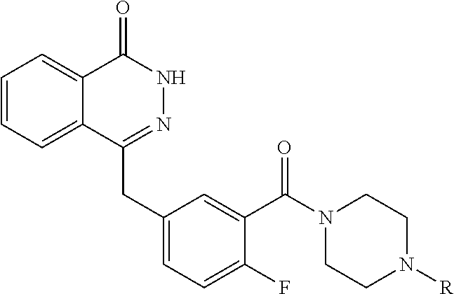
C1=CC=C2C(=C1)C(=O)NN=C2CC1=CC=C(F)C(C(N2CCN([R])CC2)=O)=C1
